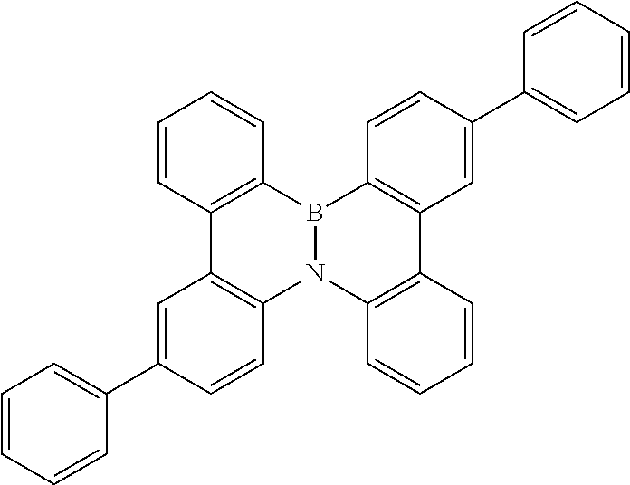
C1=CC2=C(C=C1)B1N(C3=C2C=C(C2=CC=CC=C2)C=C3)C2=C(C3=C1C=CC(C1=CC=CC=C1)=C3)C=CC=C2
